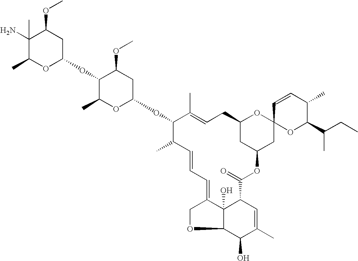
C1(N)(C)C(C)OC(OC2C(C)OC(OC3C(C)C=CC=C4C5(O)C(OC4)C(O)C(C)=CC5C(=O)OC4CC(CC=C3C)OC3(C4)OC(C(CC)C)C(C)C=C3)CC2OC)CC1OC
